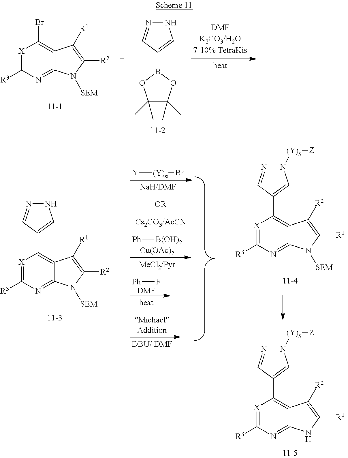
[X]1=C([R3])N=C2C(=C1Br)C([R1])=C([R2])N2[SEM].C1(C)(C)C(C)(C)OB(C2=CNN=C2)O1.[X]1=C([R3])N=C2C(=C1C1=CNN=C1)C([R1])=C([R2])N2[SEM].[Ph][B(OH)2].[Cu(OAc)2].[Ph]F.[DMF].[Y][(Y)n]Br.[X]1=C([R3])N=C2C(=C1C1=CN([(Y)n][Z])N=C1)C([R2])=C([R1])N2[SEM].[X]1=C([R3])N=C2C(=C1C1=CN([(Y)n][Z])N=C1)C([R2])=C([R1])N2
